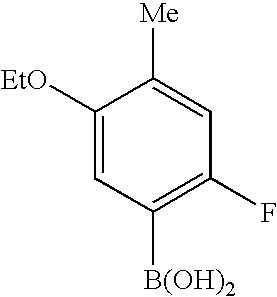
C1([EtO])=CC([B(OH)2])=C(F)C=C1[Me]
